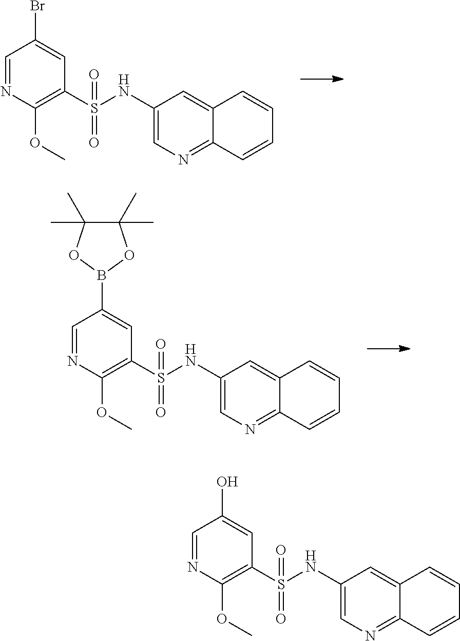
C1=NC(OC)=C(S(NC2=CN=C3C(=C2)C=CC=C3)(=O)=O)C=C1Br.C1=NC(OC)=C(S(NC2=CN=C3C(=C2)C=CC=C3)(=O)=O)C=C1B1OC(C)(C)C(C)(C)O1.C1=NC(OC)=C(S(NC2=CN=C3C(=C2)C=CC=C3)(=O)=O)C=C1O
